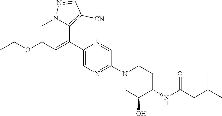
C1=C(OCC)C=C(C2=CN=C(N3CC(O)C(NC(CC(C)C)=O)CC3)C=N2)C2=C([CN])C=NN12
